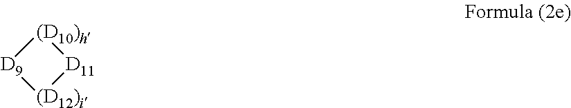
[(D10)h]1[D9][(D12)i][D11]1
